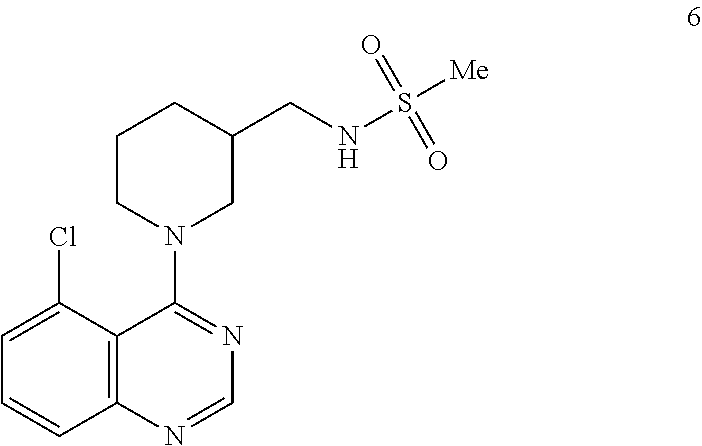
C1CN(C2=NC=NC3=C2C(Cl)=CC=C3)CC(CNS(=O)(=O)[Me])C1
